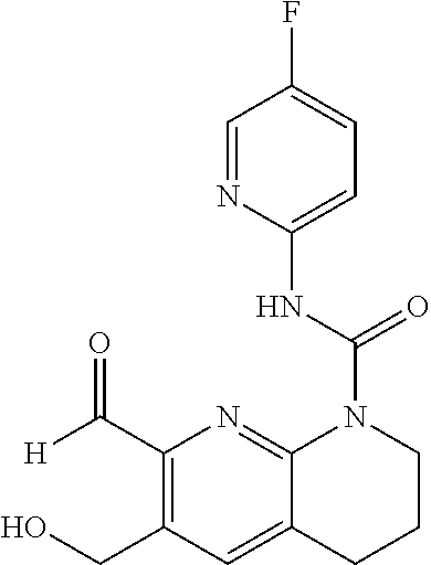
C1(C([H])=O)=C(CO)C=C2C(=N1)N(C(NC1=CC=C(F)C=N1)=O)CCC2
